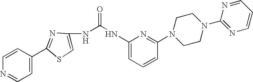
C1=CC(C2=NC(NC(=O)NC3=CC=CC(N4CCN(C5=NC=CC=N5)CC4)=N3)=CS2)=CC=N1
